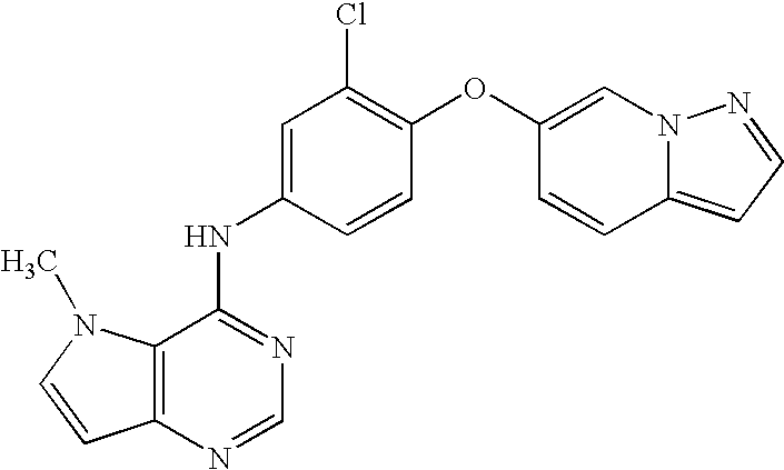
C12=C(N=CN=C1NC1=CC(Cl)=C(OC3=CN4C(=CC=N4)C=C3)C=C1)C=CN2C
